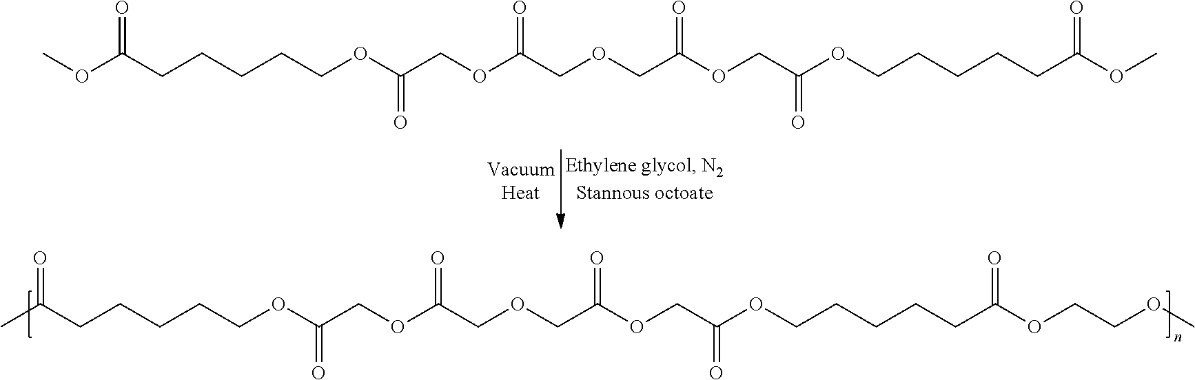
O(C(COCC(OCC(OCCCCCC(OC)=O)=O)=O)=O)CC(OCCCCCC(OC)=O)=O.O(C(COCC(OCC(OCCCCCC(OCCOC)=O)=O)=O)=O)CC(OCCCCCC(C)=O)=O
